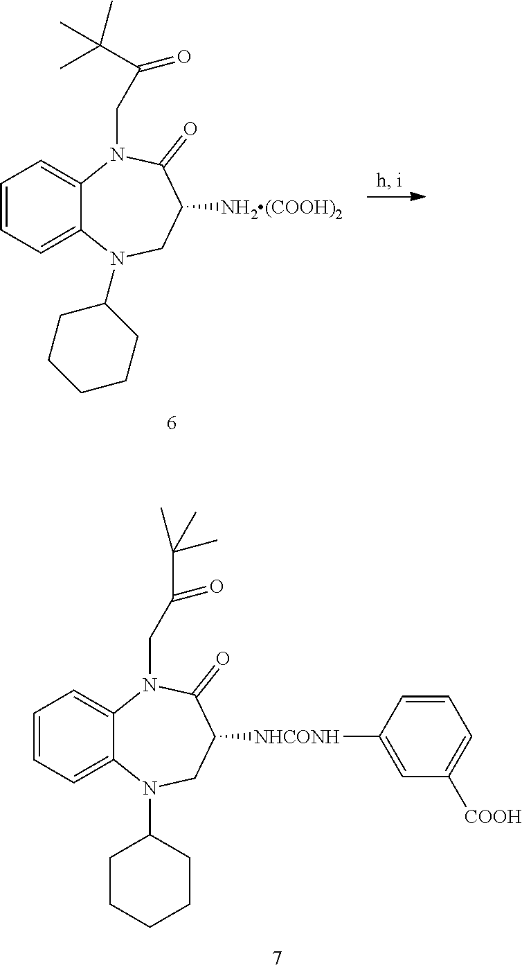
C1=CC=C2C(=C1)N(CC(C(C)(C)C)=O)C(=O)C([NH2(COOH)2])CN2C1CCCCC1.C1=CC=C2C(=C1)N(CC(=O)C(C)(C)C)C(=O)C([NHCONH]C1=CC([COOH])=CC=C1)CN2C1CCCCC1
